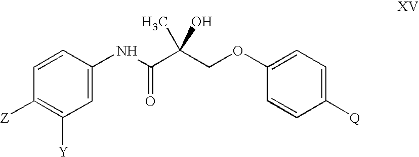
C1=C(NC(C(COC2=CC=C([Q])C=C2)(C)O)=O)C=CC([Z])=C1[Y]
